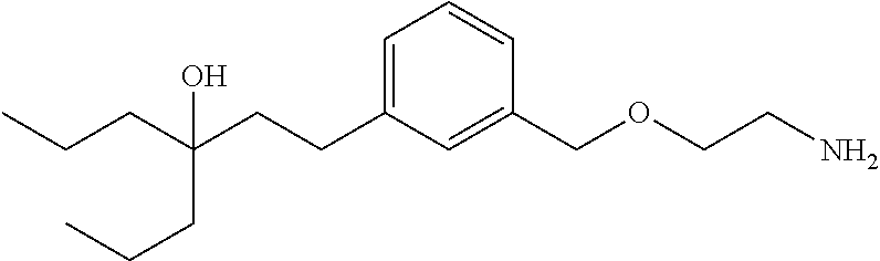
C(CC(CCC1=CC=CC(COCCN)=C1)(CCC)O)C
